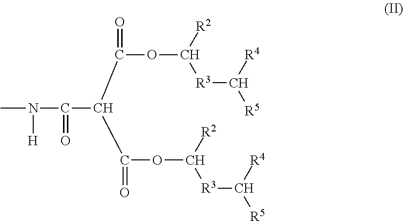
CN(C(C(C(OC([R2])[R3]C([R4])[R5])=O)C(OC([R2])[R3]C([R4])[R5])=O)=O)[H]
